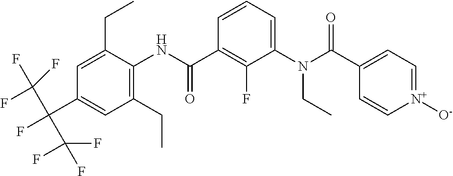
C1=CC=C(N(C(C2=CC=[N+]([O-])C=C2)=O)CC)C(F)=C1C(NC1=C(CC)C=C(C(F)(C(F)(F)F)C(F)(F)F)C=C1CC)=O
